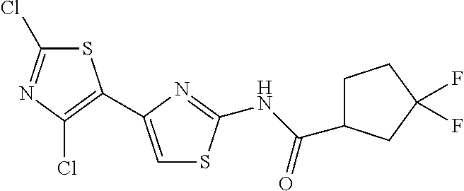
C1(Cl)=NC(Cl)=C(C2=CSC(NC(C3CCC(F)(F)C3)=O)=N2)S1
